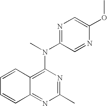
C1(C)=NC(N(C)C2=NC=C(OC)N=C2)=C2C(=N1)C=CC=C2
